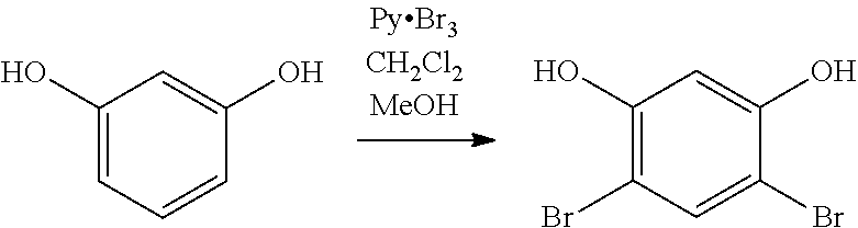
C1(O)=CC=CC(O)=C1.C1(O)=C(Br)C=C(Br)C(O)=C1
